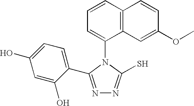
C1=CC2=C(C(N3C(S)=NN=C3C3=CC=C(O)C=C3O)=C1)C=C(OC)C=C2
